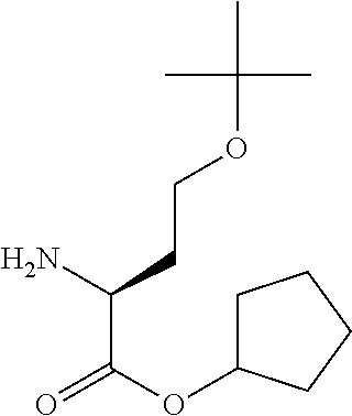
C1C(OC(=O)C(N)CCOC(C)(C)C)CCC1
